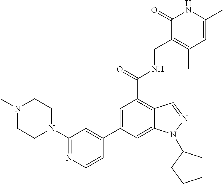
C1(C2=CC(N3CCN(C)CC3)=NC=C2)=CC(C(NCC2=C(C)C=C(C)NC2=O)=O)=C2C(=C1)N(C1CCCC1)N=C2
